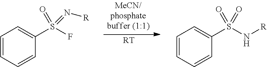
C1=CC=CC(S(F)(=O)=N[R])=C1.C1=CC=CC(S(N[R])(=O)=O)=C1.[RT]
